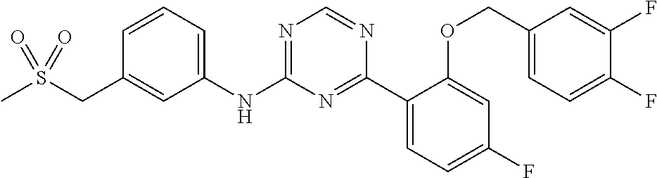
C1(NC2=NC=NC(C3=CC=C(F)C=C3OCC3=CC=C(F)C(F)=C3)=N2)=CC=CC(CS(C)(=O)=O)=C1
